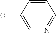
OC1=CN=CC=C1
